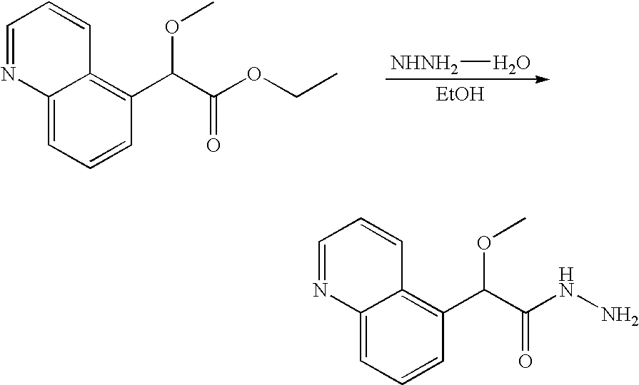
C12=CC=CC(C(OC)C(OCC)=O)=C1C=CC=N2.[EtOH].[NHNH2]O.C12=CC=CC(C(OC)C(NN)=O)=C1C=CC=N2
